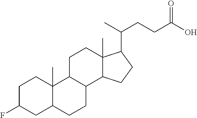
C1C(F)CC2C(C)(C1)C1C(CC2)C2C(C)(CC1)C(C(C)CCC(O)=O)CC2
